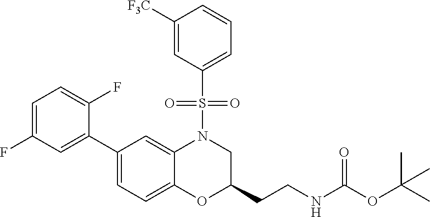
C1=C(F)C=C(C2=CC=C3C(=C2)N(S(C2=CC=CC([F3C])=C2)(=O)=O)CC(CCNC(OC(C)(C)C)=O)O3)C(F)=C1
